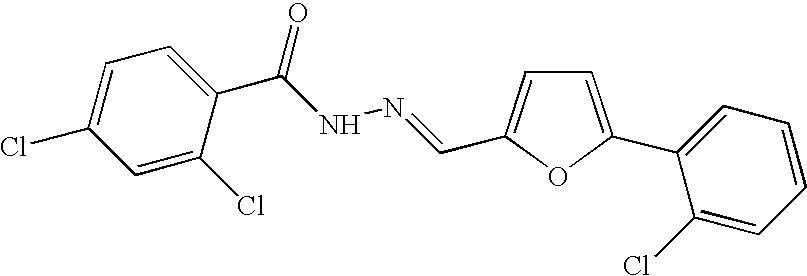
C1=C(C2=CC=CC=C2Cl)OC(C=NNC(C2=CC=C(Cl)C=C2Cl)=O)=C1
